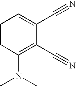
CN(C1=C(C#N)C(C#N)=CCC1)C
